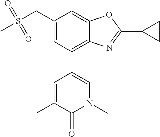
N1(C)C=C(C2=C3C(=CC(CS(C)(=O)=O)=C2)OC(C2CC2)=N3)C=C(C)C1=O
